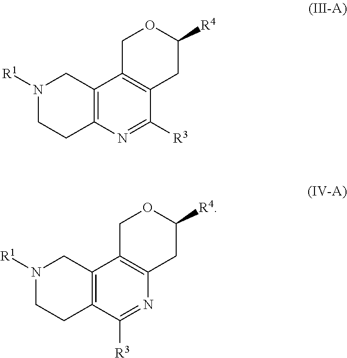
C12=C(N=C([R3])C3=C1COC([R4])C3)CCN([R1])C2.C12=C(C([R3])=NC3=C1COC([R4])C3)CCN([R1])C2
